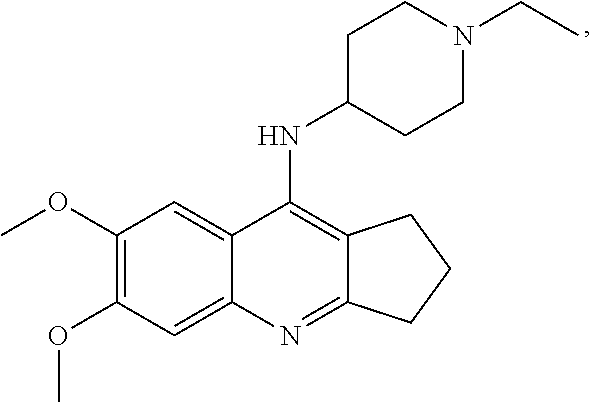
C12=C(NC3CCN(CC)CC3)C3=CC(OC)=C(OC)C=C3N=C1CCC2
